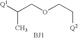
[Q1]C(COCC[Q2])C.[BJ1]
